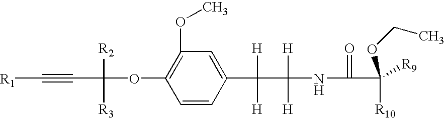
C1(OC)=C(OC([R2])([R3])C#C[R1])C=CC(C([H])([H])C([H])([H])NC(=O)C([R10])([R9])OCC)=C1
